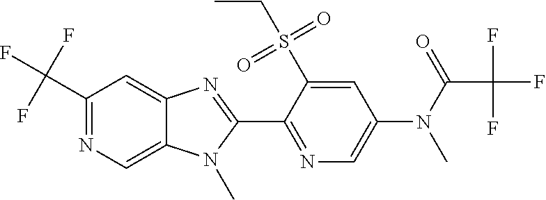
C1(C(F)(F)F)=NC=C2C(=C1)N=C(C1=NC=C(N(C(C(F)(F)F)=O)C)C=C1S(CC)(=O)=O)N2C
